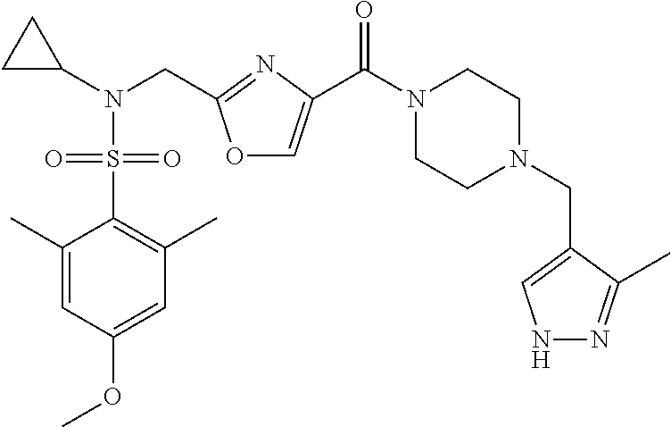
C1(C)=CC(OC)=CC(C)=C1S(=O)(N(C1CC1)CC1=NC(C(N2CCN(CC3=CNN=C3C)CC2)=O)=CO1)=O
